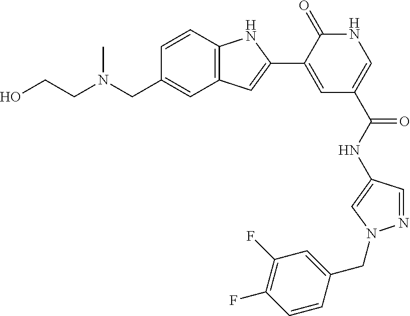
C12=C(C=CC(CN(CCO)C)=C1)NC(C1=CC(C(=O)NC3=CN(CC4=CC(F)=C(F)C=C4)N=C3)=CNC1=O)=C2
